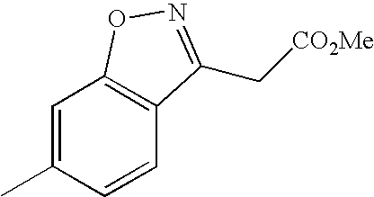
C1=C(C)C=CC2=C1ON=C2C[CO2Me]
